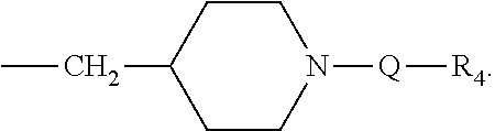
CCC1CCN([Q][R4])CC1
